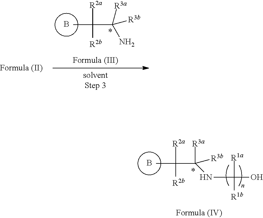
B.C(C)(C([R3a])(N)[R3b])([R2a])[R2b].B.C(C)(C([R3a])(NC(O)([R1a])[R1b])[R3b])([R2a])[R2b]
